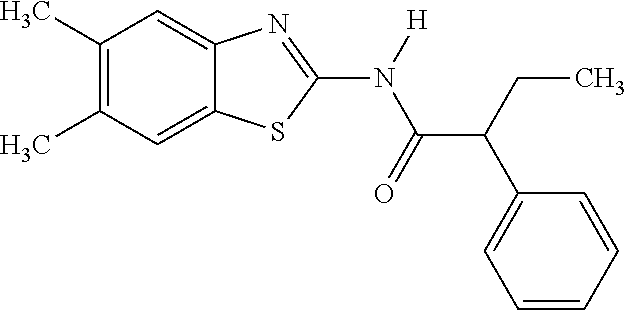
C1(C)=C(C)C=C2C(=C1)N=C(N(C(C(C1=CC=CC=C1)CC)=O)[H])S2
